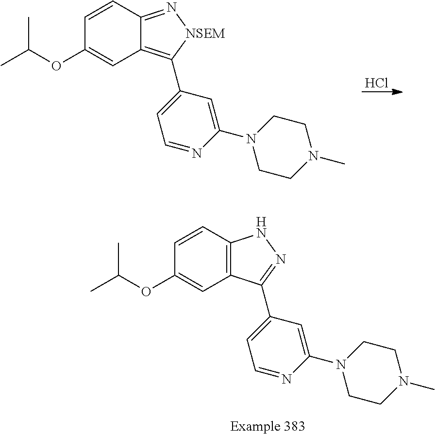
Cl.C1=CC2=N[NSEM]C(C3=CC=NC(N4CCN(C)CC4)=C3)=C2C=C1OC(C)C.C1=CC2=C(C=C1OC(C)C)C(C1=CC=NC(N3CCN(C)CC3)=C1)=NN2
